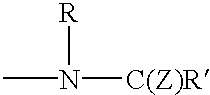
CN([R])[C(Z)R]
